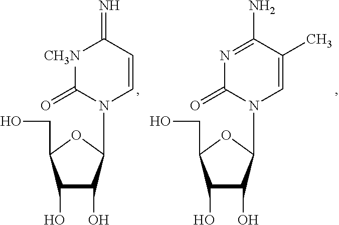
C1(O)C(O)C(N2C=CC(=N)[CH3N]C2=O)OC1CO.C1(O)C(O)C(N2C=C(C)C(N)=NC2=O)OC1CO
